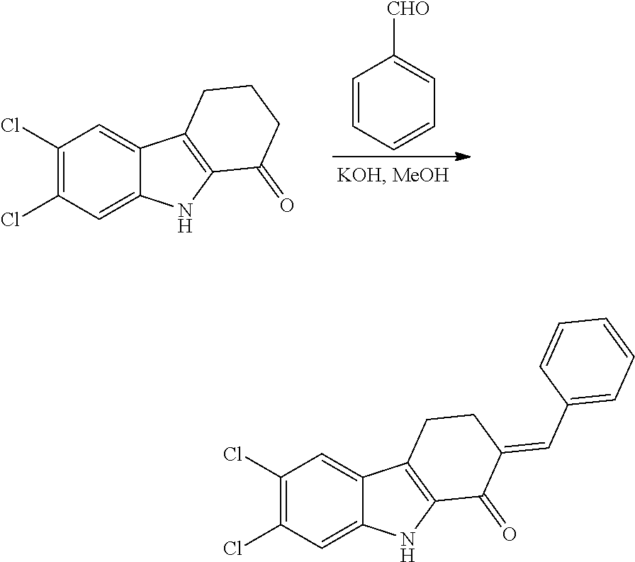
C1=CC=CC=C1[CHO].C1(Cl)=C(Cl)C=C2C(=C1)C1=C(N2)C(=O)CCC1.C1(Cl)=C(Cl)C=C2C(=C1)C1=C(N2)C(=O)C(=CC2=CC=CC=C2)CC1
